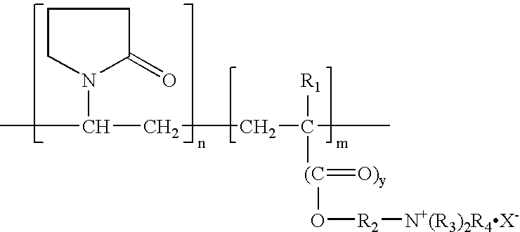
CC(CCC([R1])([(C](=[O)y])O[R2][N+(R3)2R4X-])C)N1CCCC1=O
